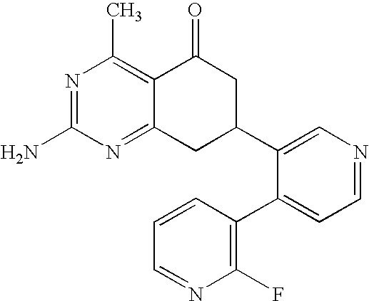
C12=NC(N)=NC(C)=C1C(=O)CC(C1=CN=CC=C1C1=C(F)N=CC=C1)C2
